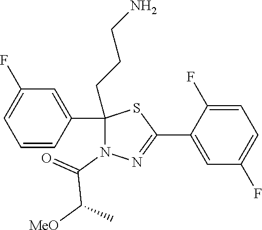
C1(CCCN)(C2=CC(F)=CC=C2)N(C(=O)C([MeO])C)N=C(C2=CC(F)=CC=C2F)S1
